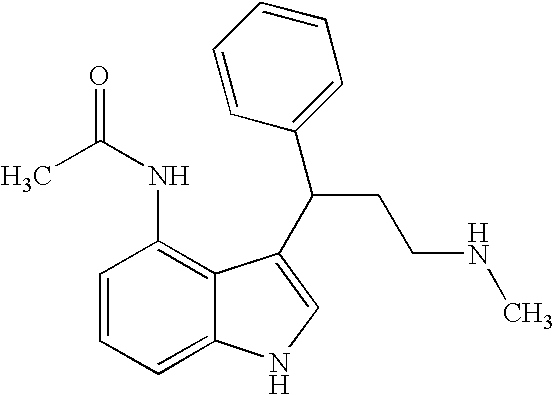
C1=CC=C2C(=C1NC(=O)C)C(C(C1=CC=CC=C1)CCNC)=CN2
